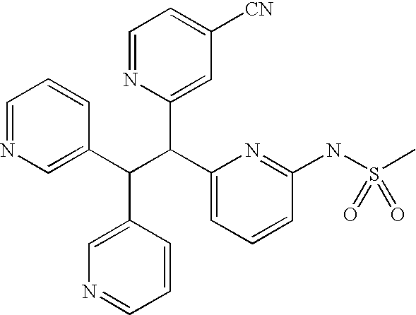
C1=NC=C(C(C(C2=CC=CC(NS(C)(=O)=O)=N2)C2=CC([CN])=CC=N2)C2=CN=CC=C2)C=C1
